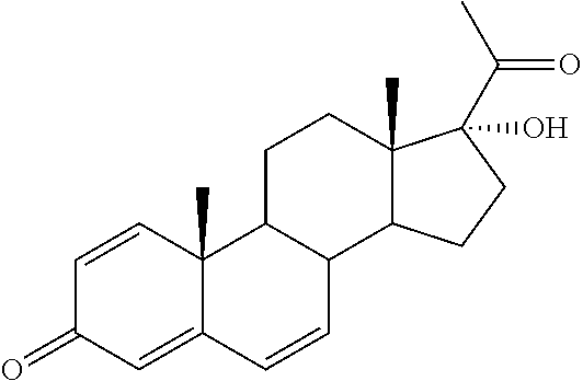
C1=CC2(C)C(=CC1=O)C=CC1C2CCC2(C)C1CCC2(O)C(C)=O
